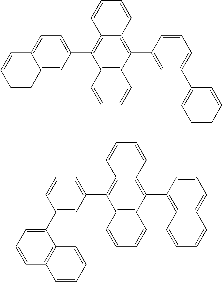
C1=CC2=C(C3=CC(C4=CC=CC=C4)=CC=C3)C3=C(C(C4=CC=C5C(=C4)C=CC=C5)=C2C=C1)C=CC=C3.C1=CC2=C(C3=C4C(=CC=C3)C=CC=C4)C3=C(C(C4=CC=CC(C5=CC=CC6=C5C=CC=C6)=C4)=C2C=C1)C=CC=C3
